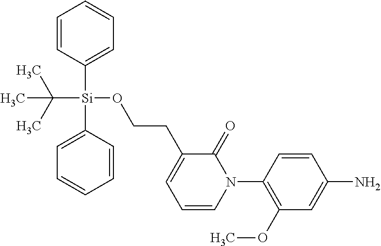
C1=CC([Si](C2=CC=CC=C2)(OCCC2=CC=CN(C3=C(OC)C=C(N)C=C3)C2=O)C(C)(C)C)=CC=C1
